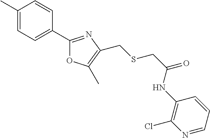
C1(C)=CC=C(C2=NC(CSCC(=O)NC3=C(Cl)N=CC=C3)=C(C)O2)C=C1
